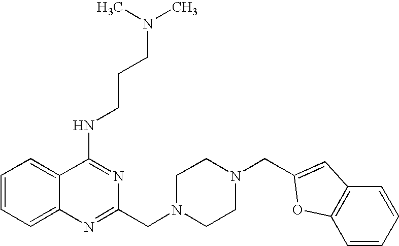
C1=CC=C2C(=C1)C(NCCCN(C)C)=NC(CN1CCN(CC3=CC4=C(C=CC=C4)O3)CC1)=N2
